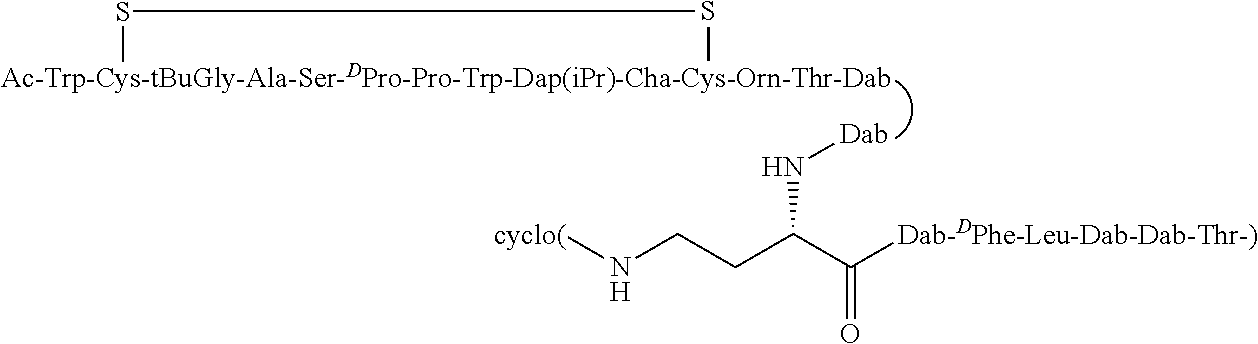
[Ac-Trp-Cys-tBuGly-Ala-Ser-DPro-Pro-Trp-Dap(iPr)-Cha-Cys-Orn-Thr-Dab]1SS1.[Dab]NC(CCN[cyclo(])C([Dab-DPhe-Leu-Dab-Dab-Thr-)])=O
